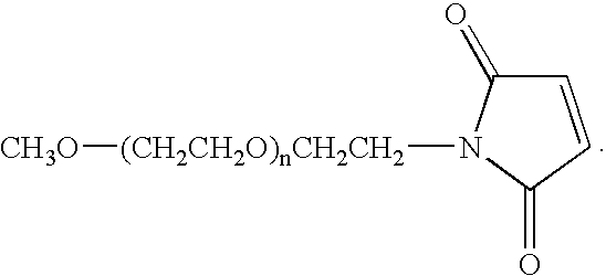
C1=CC(=O)N([(CH2CH2O)nCH2CH2][CH3O])C1=O
